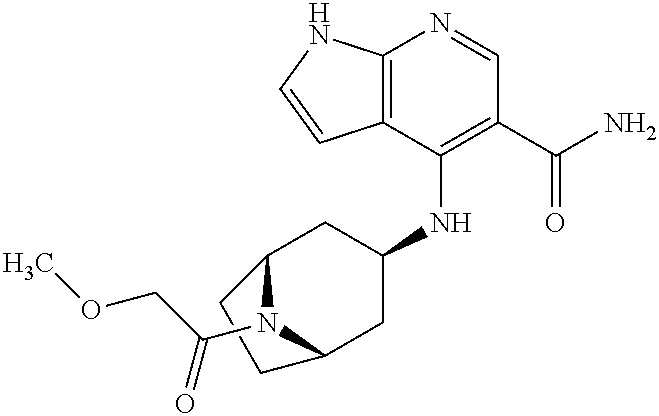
C12=C(C(NC3CC4N(C(COC)=O)C(C3)CC4)=C(C(N)=O)C=N1)C=CN2
